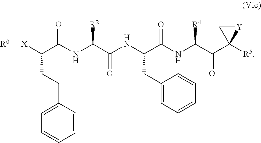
[X](C(C(NC(C(NC(C(NC(C(C1([R5])[Y]C1)=O)[R4])=O)CC1=CC=CC=C1)=O)[R2])=O)CCC1=CC=CC=C1)[R0]
